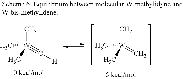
C[W](C)(C)#C[H].C=[W](C)(C)=C
